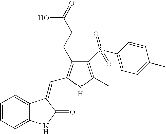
C1=CC=C2C(=C1)C(=CC1=C(CCC(=O)O)C(S(C3=CC=C(C)C=C3)(=O)=O)=C(C)N1)C(=O)N2
